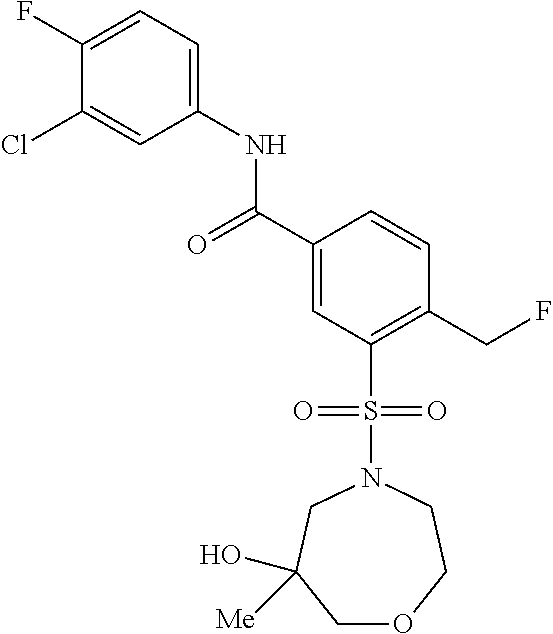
C(C1=CC(S(N2CCOCC(O)([Me])C2)(=O)=O)=C(CF)C=C1)(=O)NC1=CC=C(F)C(Cl)=C1
